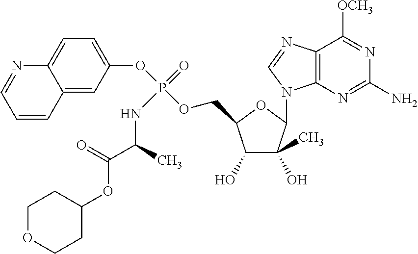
C1(OC(=O)C(NP(=O)(OC2=CC=C3C(=C2)C=CC=N3)OCC2C(O)C(O)(C)C(N3C4=C(N=C3)C([OCH3])=NC(N)=N4)O2)C)CCOCC1
